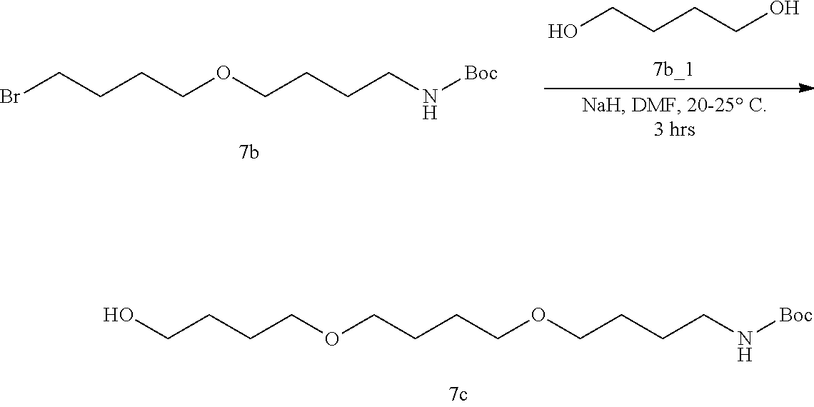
O(CCCCOCCCCN[Boc])CCCCO.BrCCCCOCCCCN[Boc].OCCCCO
